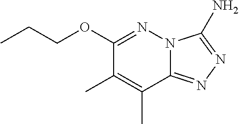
N12C(=NN=C1N)C(C)=C(C)C(OCCC)=N2
